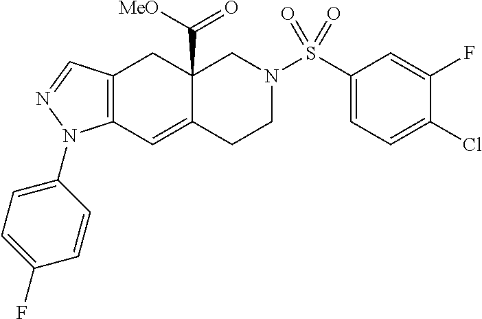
C12=C(C=NN1C1=CC=C(F)C=C1)CC1(C([MeO])=O)C(=C2)CCN(S(=O)(C2=CC=C(Cl)C(F)=C2)=O)C1
